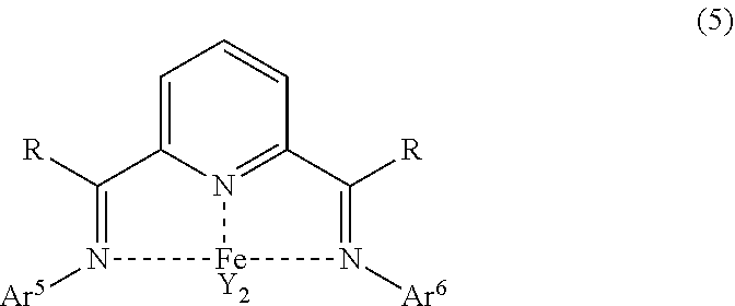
C1=C2N3=C(C=C1)C([R])=N([Ar6])[FeY2]3N([Ar5])=C2[R]
